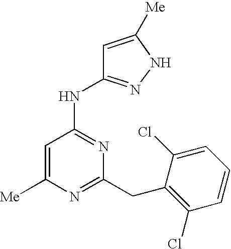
C1=C([Me])N=C(CC2=C(Cl)C=CC=C2Cl)N=C1NC1=NNC([Me])=C1
